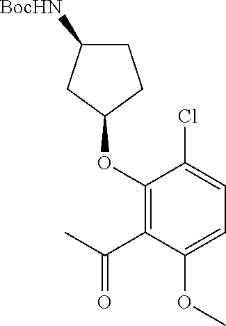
C1(OC2CCC([BocHN])C2)=C(C(C)=O)C(OC)=CC=C1Cl
